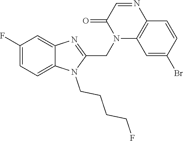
C1(F)=CC=C2C(=C1)N=C(CN1C3=C(N=CC1=O)C=CC(Br)=C3)N2CCCCF
